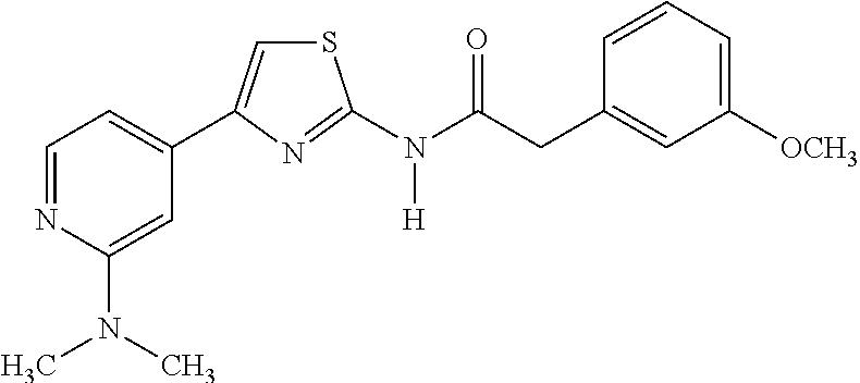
C1=NC(N(C)C)=CC(C2=CSC(N(C(CC3=CC([OCH3])=CC=C3)=O)[H])=N2)=C1
